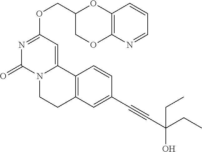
C(OC1=NC(=O)N2C(=C1)C1=C(CC2)C=C(C#CC(CC)(O)CC)C=C1)C1COC2=C(O1)C=CC=N2
